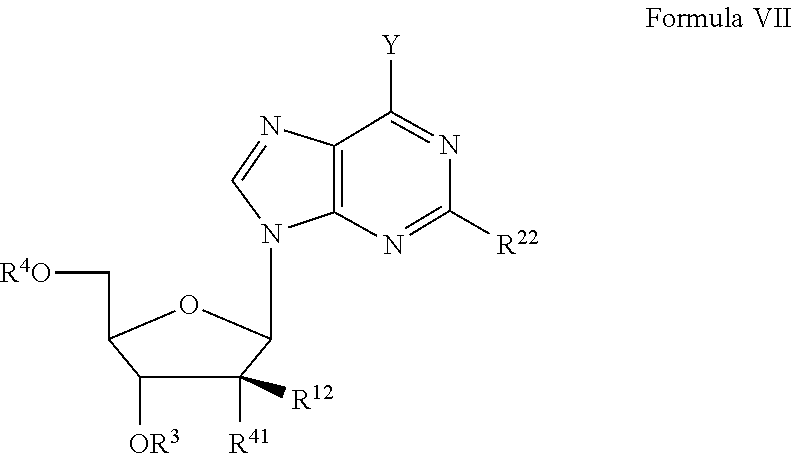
C1([R22])=NC2=C(N=CN2C2C([R41])([R12])C([OR3])C(C[R4O])O2)C([Y])=N1
